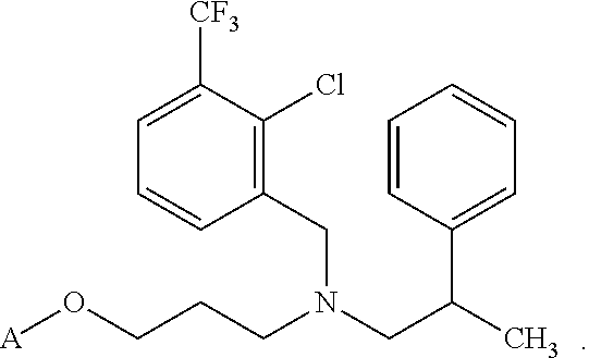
[A]OCCCN(CC(C)C1=CC=CC=C1)CC1=C(Cl)C([CF3])=CC=C1
